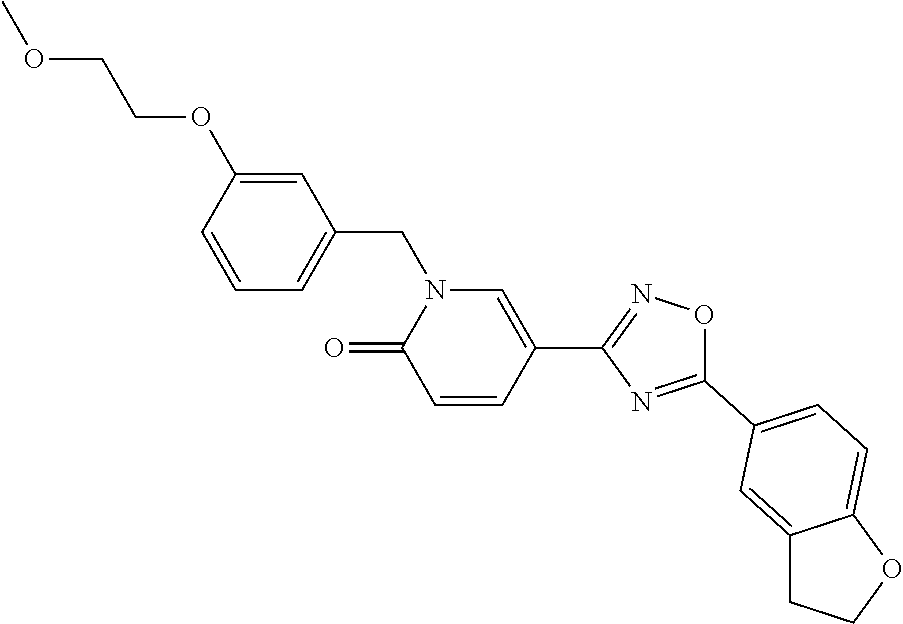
C1=CC(OCCOC)=CC(CN2C(=O)C=CC(C3=NOC(C4=CC=C5C(=C4)CCO5)=N3)=C2)=C1
